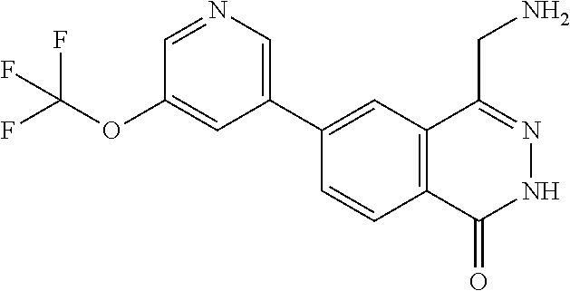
C1(C2=CN=CC(OC(F)(F)F)=C2)=CC2=C(C=C1)C(=O)NN=C2CN
